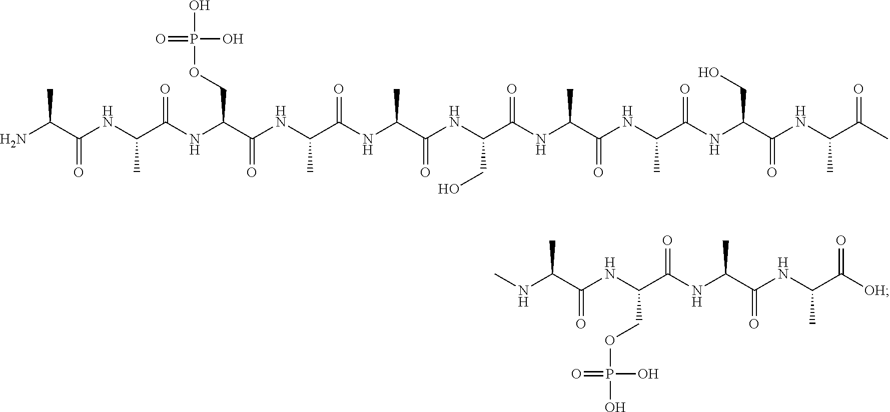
CC(C(NC(C(NC(COP(O)(O)=O)C(=O)NC(C)C(=O)NC(C)C(=O)NC(C(NC(C(NC(C(NC(C(NC(C(C)=O)C)=O)CO)=O)C)=O)C)=O)CO)=O)C)=O)N.C(C)(C(=O)NC(C(NC(C(NC(C([OH])=O)C)=O)C)=O)COP(O)(O)=O)NC
